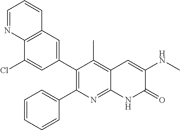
C12=C(C=C(C3=C(C4=CC=CC=C4)N=C4C(=C3C)C=C(NC)C(=O)N4)C=C1Cl)C=CC=N2
